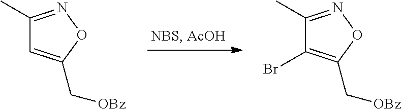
C1(C)=NOC(C[OBz])=C1Br.C1(C)=NOC(C[OBz])=C1
